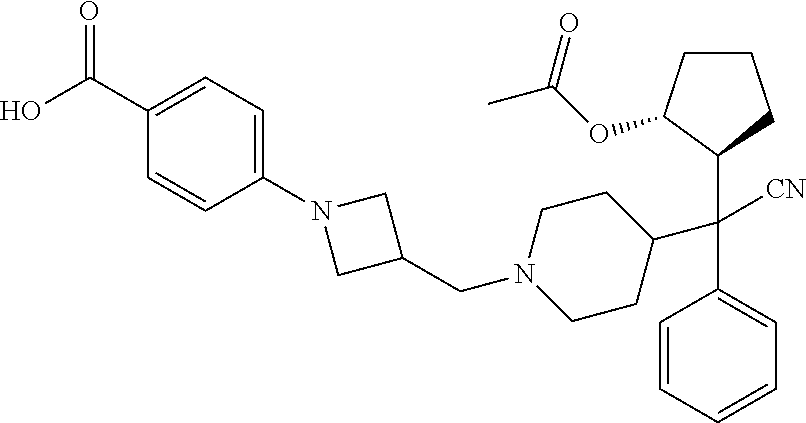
C1(C(O)=O)=CC=C(N2CC(CN3CCC(C(C4=CC=CC=C4)([CN])C4C(OC(C)=O)CCC4)CC3)C2)C=C1
